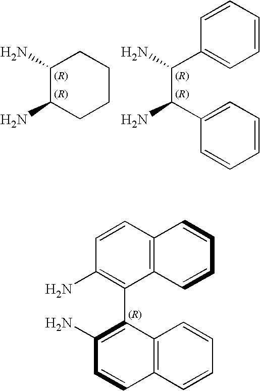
C1(N)C(N)CCCC1.C1(C(C(C2=CC=CC=C2)N)N)=CC=CC=C1.C1(N)=C(C2=C(N)C=CC3=C2C=CC=C3)C2=C(C=C1)C=CC=C2
